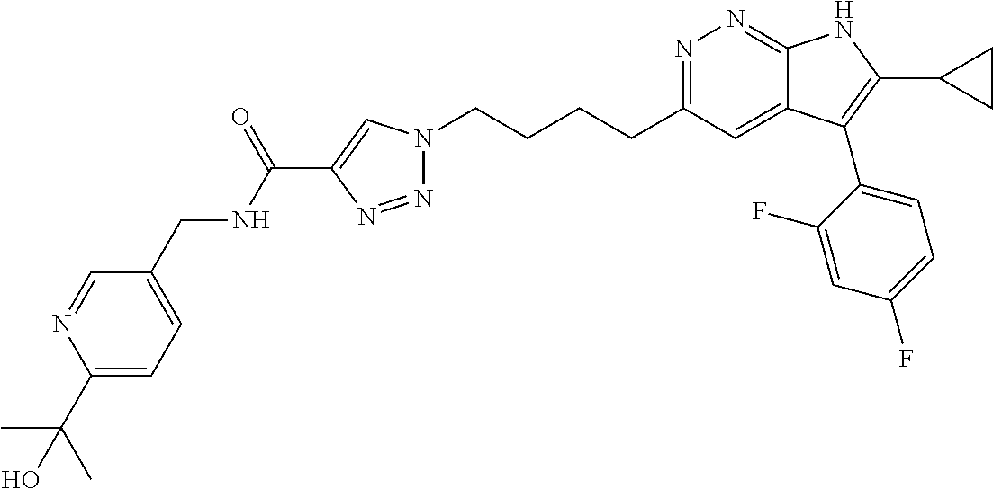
N1=C(CCCCN2N=NC(C(NCC3=CC=C(C(C)(C)O)N=C3)=O)=C2)C=C2C(=N1)NC(C1CC1)=C2C1=CC=C(F)C=C1F
